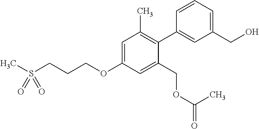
C1=C(OCCCS(C)(=O)=O)C=C(COC(C)=O)C(C2=CC(CO)=CC=C2)=C1C
